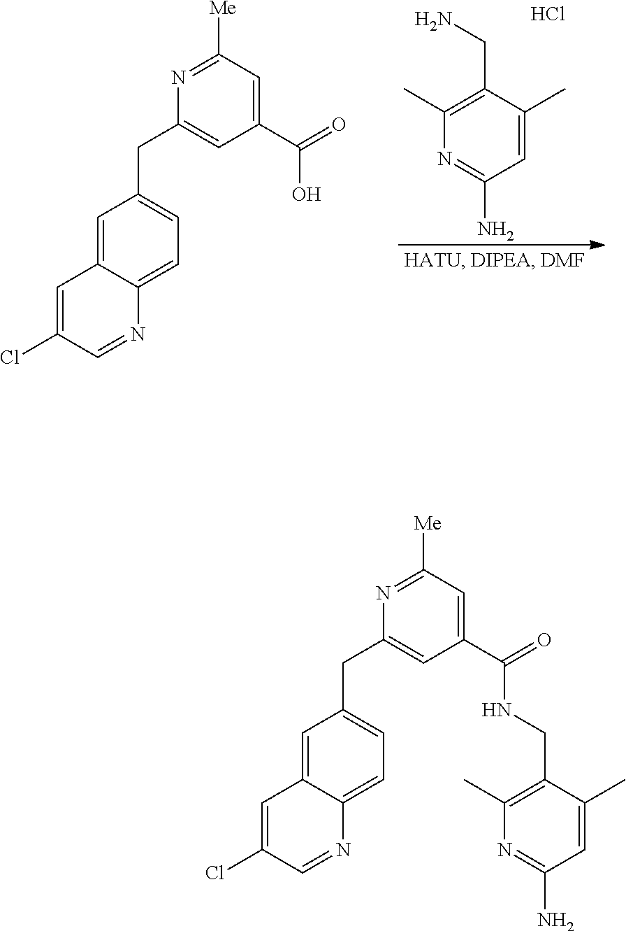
C1(C)=C(CN)C(C)=CC(N)=N1.Cl.N1=C([Me])C=C(C(=O)O)C=C1CC1=CC=C2C(=C1)C=C(Cl)C=N2.N1=C([Me])C=C(C(=O)NCC2=C(C)N=C(N)C=C2C)C=C1CC1=CC=C2C(=C1)C=C(Cl)C=N2
